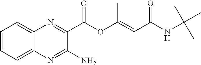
C12=CC=CC=C1N=C(N)C(C(OC(=CC(NC(C)(C)C)=O)C)=O)=N2
